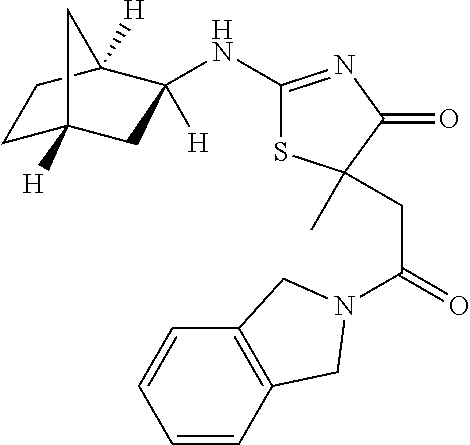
C1C2([H])CC(NC3=NC(=O)C(C)(CC(=O)N4CC5=C(C=CC=C5)C4)S3)([H])C([H])(C1)C2
